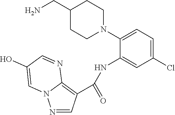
N1=CC(C(NC2=CC(Cl)=CC=C2N2CCC(CN)CC2)=O)=C2N1C=C(O)C=N2
